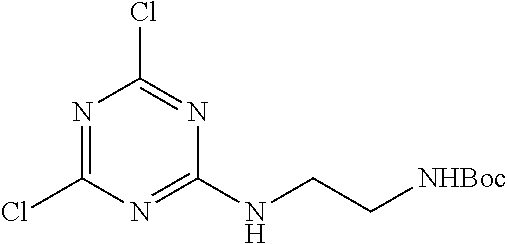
N1=C(Cl)N=C(NCC[NHBoc])N=C1Cl
